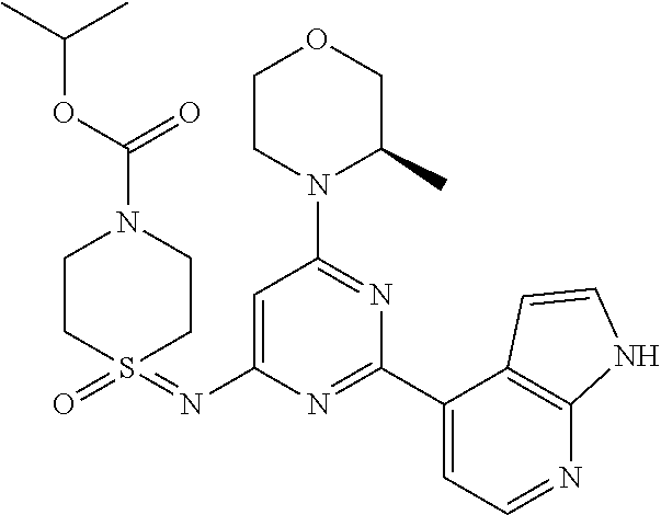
C1=C(N=S2(=O)CCN(C(OC(C)C)=O)CC2)N=C(C2=CC=NC3=C2C=CN3)N=C1N1C(C)COCC1
